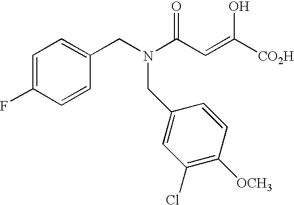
C1=C(F)C=CC(CN(C(C=C([CO2H])O)=O)CC2=CC(Cl)=C([OCH3])C=C2)=C1
